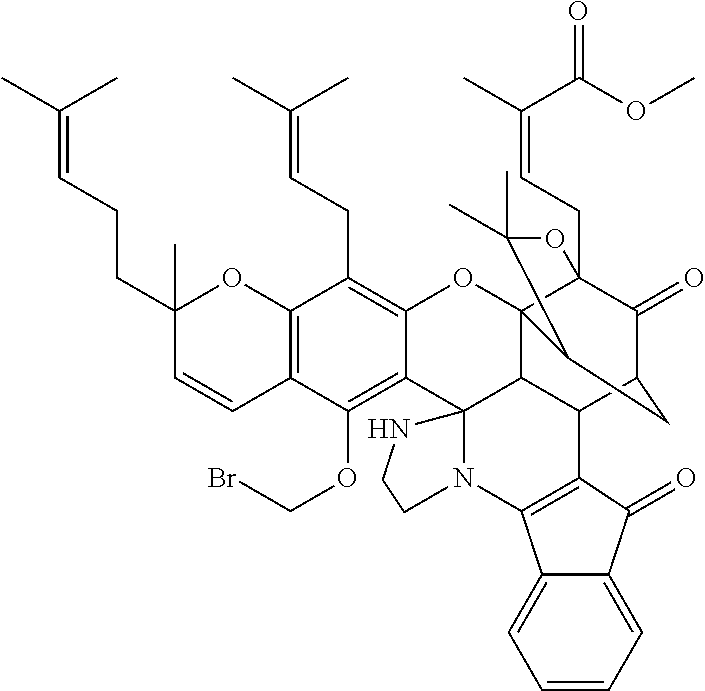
C12=C(C(OCBr)=C3C(=C1CC=C(C)C)OC14C5(CC=C(C)C(OC)=O)C(=O)C(CC1C(C)(C)O5)C1C4C34N(CCN4)C3=C1C(=O)C1=CC=CC=C13)C=CC(CCC=C(C)C)(C)O2
